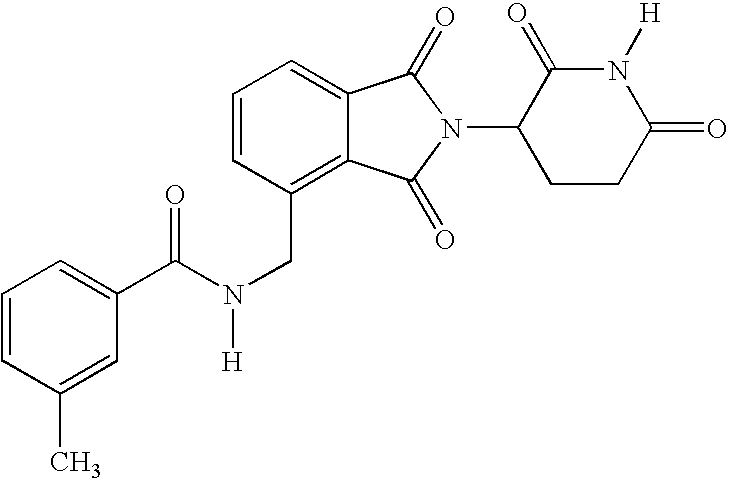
C(C1=C2C(=CC=C1)C(=O)N(C1CCC(=O)N([H])C1=O)C2=O)N(C(C1=CC=CC(C)=C1)=O)[H]
